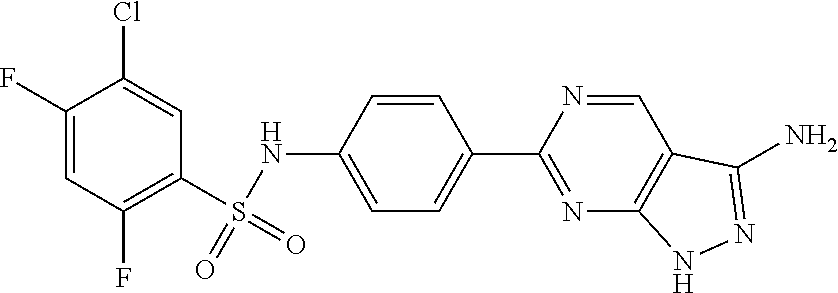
C1(S(NC2=CC=C(C3=NC4=C(C=N3)C(N)=NN4)C=C2)(=O)=O)=C(F)C=C(F)C(Cl)=C1
